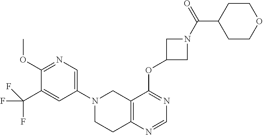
C1(N2CCC3=C(C2)C(OC2CN(C(=O)C4CCOCC4)C2)=NC=N3)=CN=C(OC)C(C(F)(F)F)=C1
